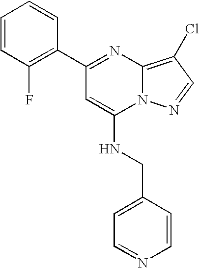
C1(C2=NC3=C(Cl)C=NN3C(NCC3=CC=NC=C3)=C2)=C(F)C=CC=C1
